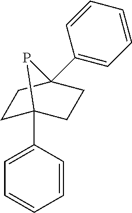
C1C2(C3=CC=CC=C3)CCC(C3=CC=CC=C3)(C1)P2
